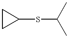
C1(SC(C)C)CC1
